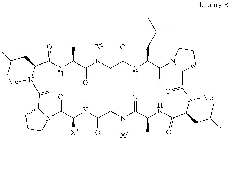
N1C(C)C(=O)N([X1])CC(=O)NC(CC(C)C)C(=O)N2C(C(=O)N([Me])C(CC(C)C)C(=O)NC(C)C(=O)N([X2])CC(=O)NC([X3])C(=O)N3C(C(=O)N([Me])C(CC(C)C)C1=O)CCC3)CCC2
